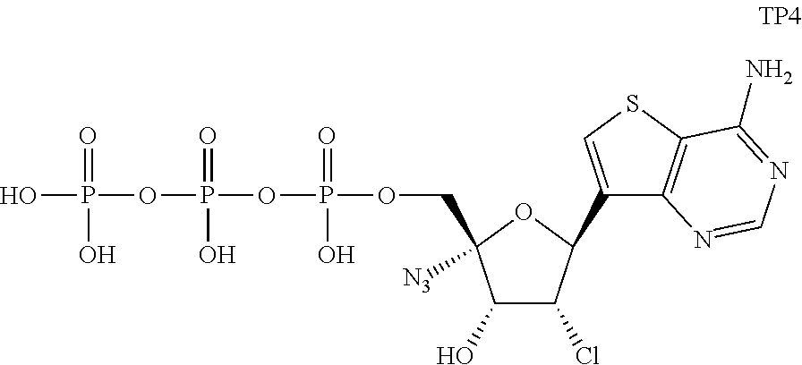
C1(O)C(Cl)C(C2=CSC3=C2N=CN=C3N)OC1(COP(OP(=O)(O)OP(O)(=O)O)(=O)O)[N3]
